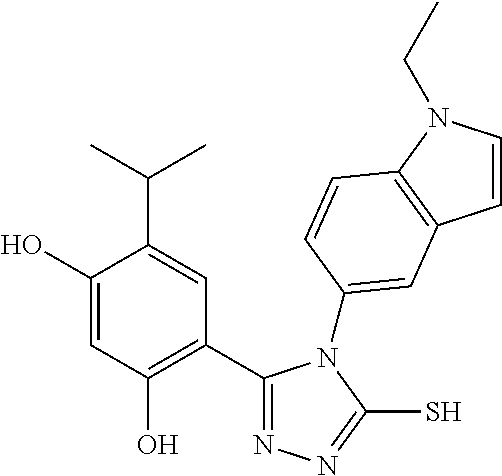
C1(C2=C(O)C=C(O)C(C(C)C)=C2)=NN=C(S)N1C1=CC2=C(N(CC)C=C2)C=C1
